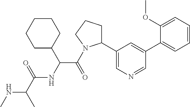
N(C(C)C(=O)NC(C(=O)N1C(C2=CN=CC(C3=CC=CC=C3OC)=C2)CCC1)C1CCCCC1)C
